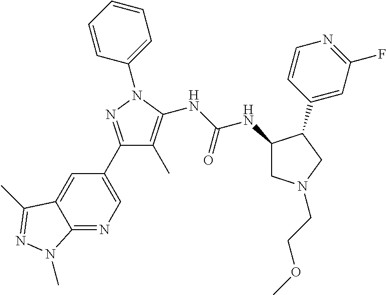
C1(C2=CN=C3C(=C2)C(C)=NN3C)=NN(C2=CC=CC=C2)C(NC(NC2CN(CCOC)CC2C2=CC(F)=NC=C2)=O)=C1C
